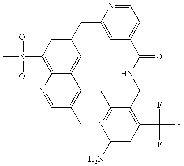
C12=C(S(C)(=O)=O)C=C(CC3=CC(C(NCC4=C(C(F)(F)F)C=C(N)N=C4C)=O)=CC=N3)C=C1C=C(C)C=N2
